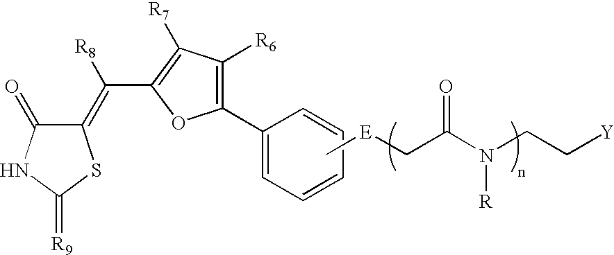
C1(=C(C2=C([R7])C([R6])=C(C3=CC=CC=C3)O2)[R8])C(=O)NC(=[R9])S1.C[E]CC(N(CC[Y])[R])=O
